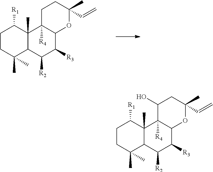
C1CC(C)(C)C2C(C)(C1[R1])C1([R4])C(C([R3])C2[R2])OC(C)(C=C)CC1.C1CC(C)(C)C2C(C)(C1[R1])C1([R4])C(C([R3])C2[R2])OC(C)(C=C)CC1O
